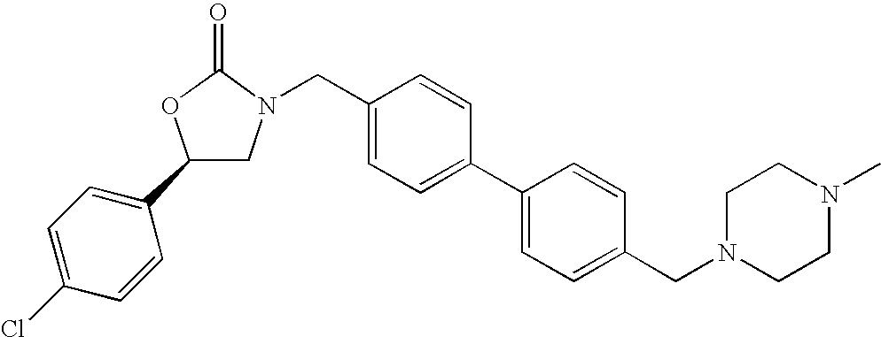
C1(C2=CC=C(Cl)C=C2)CN(CC2=CC=C(C3=CC=C(CN4CCN(C)CC4)C=C3)C=C2)C(=O)O1
